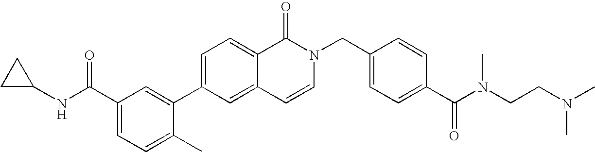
C1=C(C2=CC(C(NC3CC3)=O)=CC=C2C)C=C2C(=C1)C(=O)N(CC1=CC=C(C(N(CCN(C)C)C)=O)C=C1)C=C2
